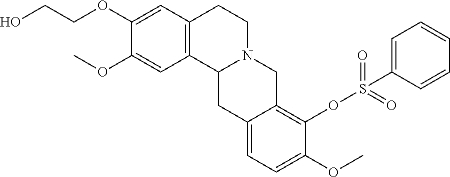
C1(OC)=CC2=C(C=C1OCCO)CCN1C2CC2=CC=C(OC)C(OS(=O)(=O)C3=CC=CC=C3)=C2C1
